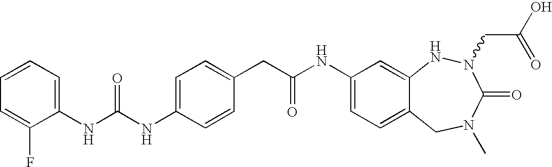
C1(NC(NC2=CC=C(CC(NC3=CC=C4C(=C3)NN(CC(O)=O)C(=O)N(C)C4)=O)C=C2)=O)=CC=CC=C1F
